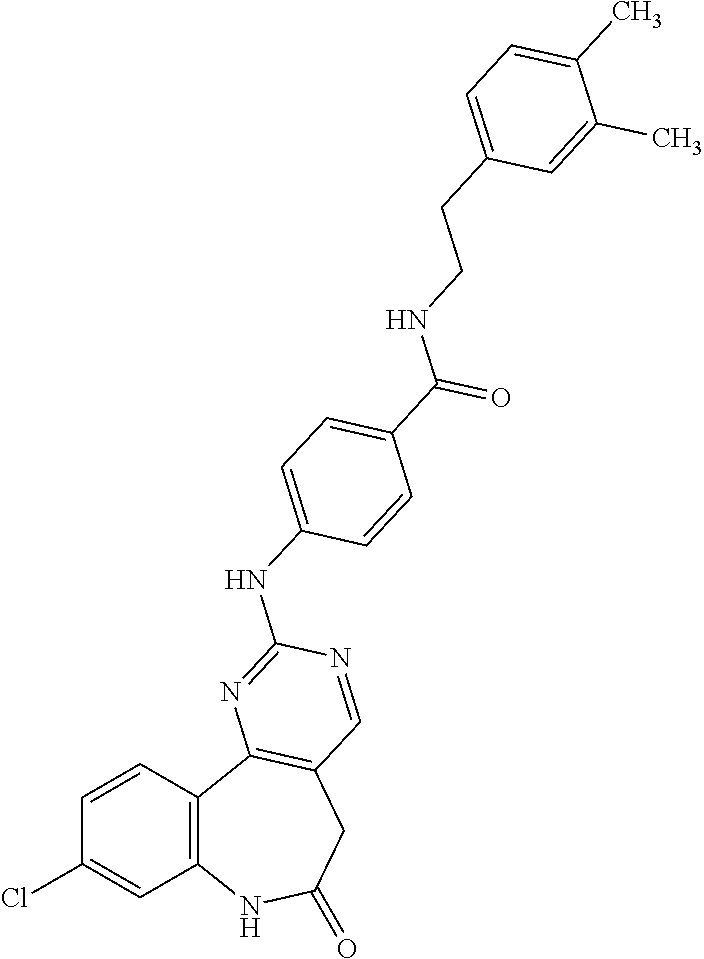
C1=CC2=C(C=C1Cl)NC(=O)CC1=C2N=C(NC2=CC=C(C(=O)NCCC3=CC=C(C)C(C)=C3)C=C2)N=C1
